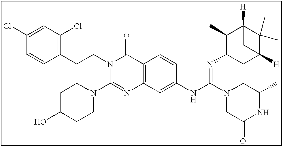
C1(Cl)=CC(Cl)=C(CCN2C(N3CCC(O)CC3)=NC3=C(C2=O)C=CC(NC(=NC2CC4([H])C(C)(C)C([H])(C2C)C4)N2CC(=O)NC(C)C2)=C3)C=C1
